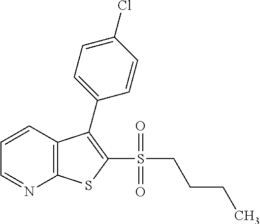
C1=CC2=C(N=C1)SC(S(CCCC)(=O)=O)=C2C1=CC=C(Cl)C=C1
